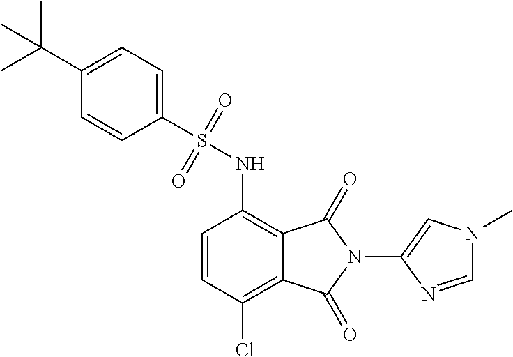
C1=CC(Cl)=C2C(=C1NS(C1=CC=C(C(C)(C)C)C=C1)(=O)=O)C(=O)N(C1=CN(C)C=N1)C2=O
